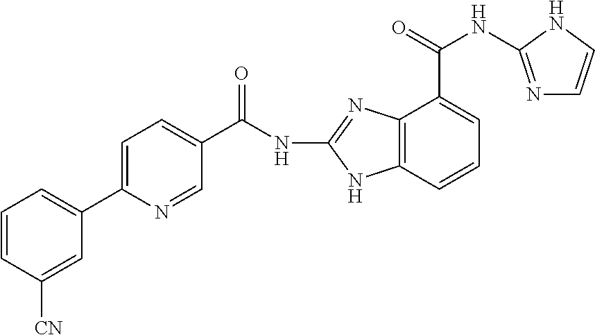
C12=C(C=CC=C1C(NC1=NC=CN1)=O)NC(NC(C1=CC=C(C3=CC=CC([CN])=C3)N=C1)=O)=N2
